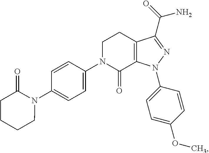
C1(N2C(=O)CCCC2)=CC=C(N2C(=O)C3=C(CC2)C(C(=O)N)=NN3C2=CC=C(OC)C=C2)C=C1
